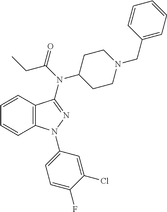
C12=C(C=CC=C1)C(N(C(=O)CC)C1CCN(CC3=CC=CC=C3)CC1)=NN2C1=CC=C(F)C(Cl)=C1
